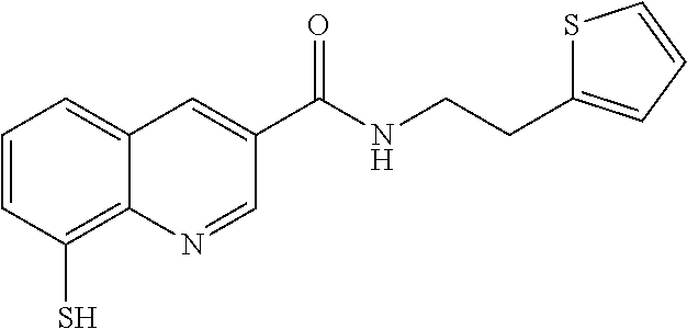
C1=CC(S)=C2C(=C1)C=C(C(NCCC1=CC=CS1)=O)C=N2
